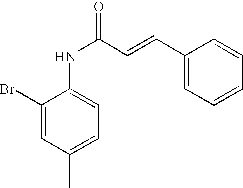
C1(Br)=CC(C)=CC=C1NC(C=CC1=CC=CC=C1)=O
